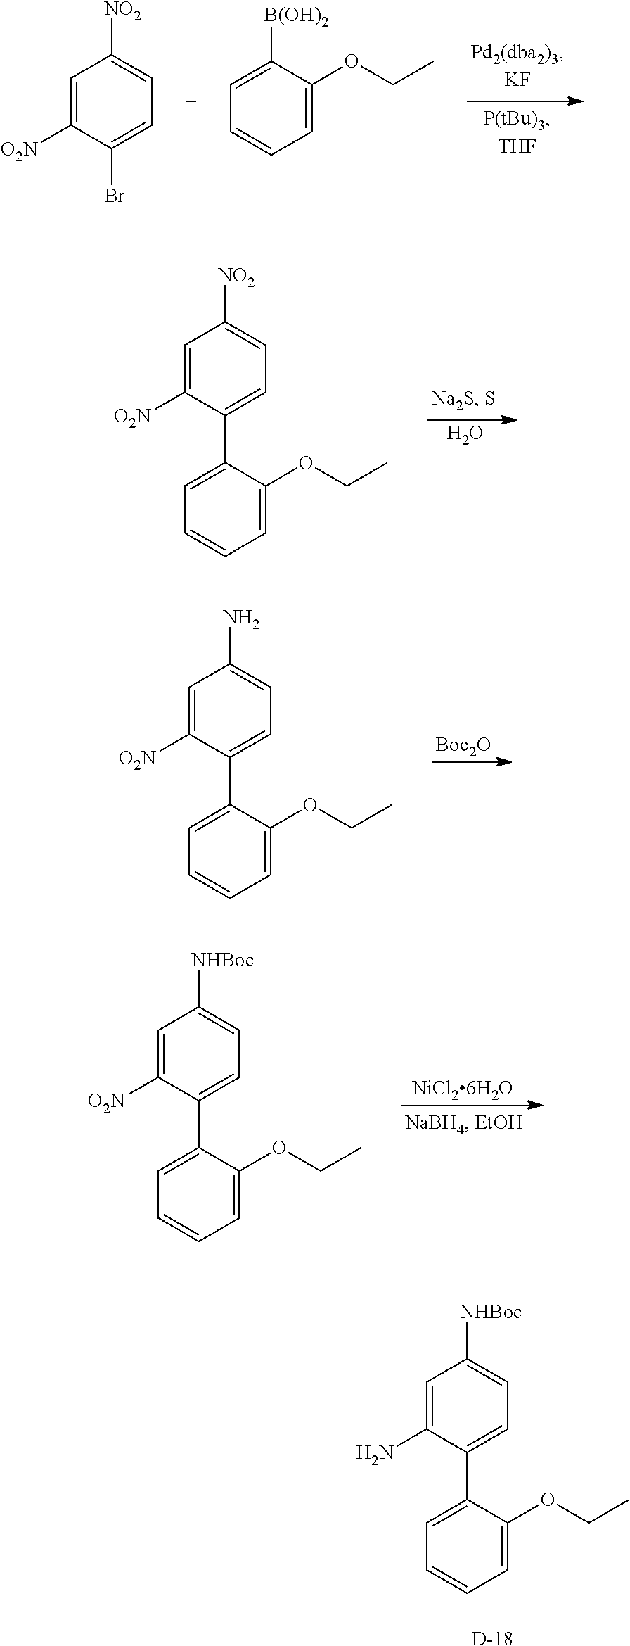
C1=C([O2N])C(Br)=CC=C1[NO2].C1=C(OCC)C([B(OH)2])=CC=C1.O.C1=C([O2N])C(C2=CC=CC=C2OCC)=CC=C1[NO2].C1=C([O2N])C(C2=CC=CC=C2OCC)=CC=C1N.[Boc2O].[NiCl26H2O].C1=C([O2N])C(C2=CC=CC=C2OCC)=CC=C1[NHBoc].C1=C(N)C(C2=CC=CC=C2OCC)=CC=C1[NHBoc].[D]
